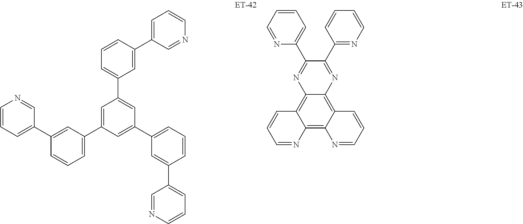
C1=C(C2=CC(C3=CC(C4=CC=CC(C5=CC=CN=C5)=C4)=CC(C4=CC=CC(C5=CC=CN=C5)=C4)=C3)=CC=C2)C=NC=C1.C1=NC(C2=NC3=C4C(=C5C(=C3N=C2C2=NC=CC=C2)C=CC=N5)N=CC=C4)=CC=C1
